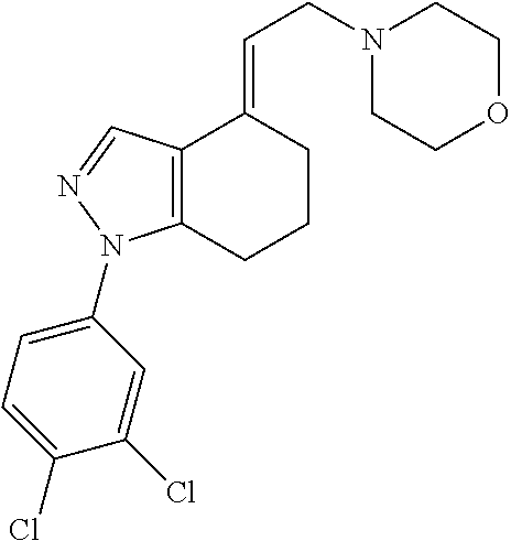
C12=C(CCCC1=CCN1CCOCC1)N(C1=CC=C(Cl)C(Cl)=C1)N=C2
